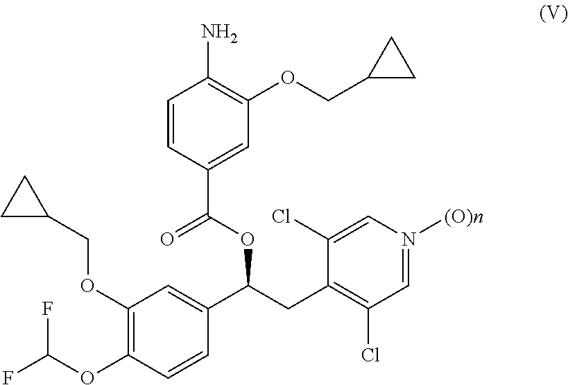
C1=CC(C(=O)OC(CC2=C(Cl)C=N([(O)n])C=C2Cl)C2=CC(OCC3CC3)=C(OC(F)F)C=C2)=CC(OCC2CC2)=C1N
